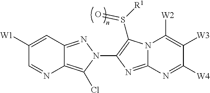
C1([W1])=CC2=NN(C3=C(S([R1])=O)N4C(=N3)N=C([W4])C([W3])=C4[W2])C(Cl)=C2N=C1
